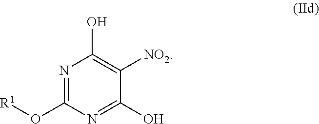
N1=C(O[R1])N=C(O)C([NO2])=C1O
